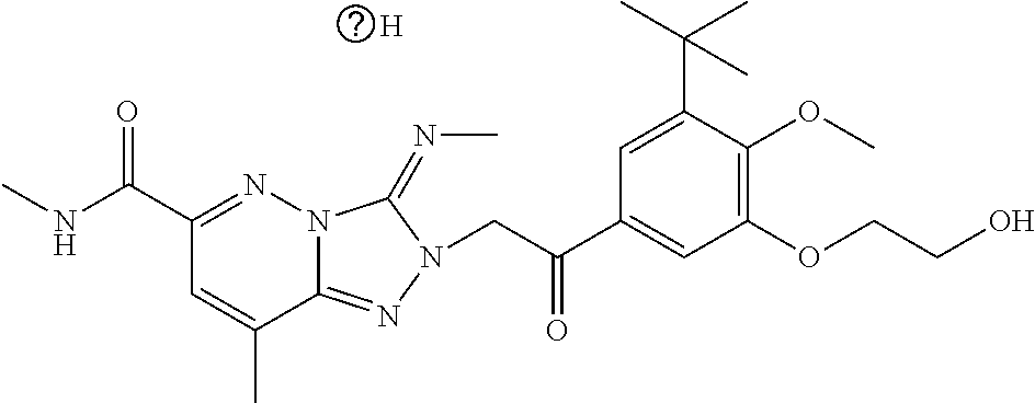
N12C(=NN(CC(C3=CC(OCCO)=C(OC)C(C(C)(C)C)=C3)=O)C1=NC)C(C)=CC(C(NC)=O)=N2.[H]
